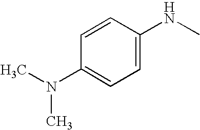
C1=CC(N(C)C)=CC=C1NC
